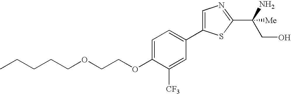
C(OCCOC1=CC=C(C2=CN=C(C(CO)([Me])N)S2)C=C1[CF3])CCCC
